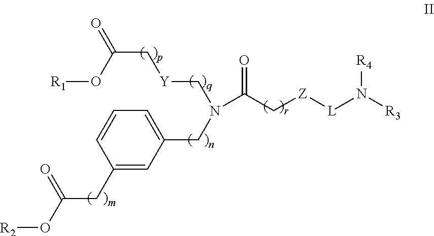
[R1]OC(=O)C[Y]CN(CC1=CC=CC(CC(O[R2])=O)=C1)C(C[Z][L]N([R3])[R4])=O
